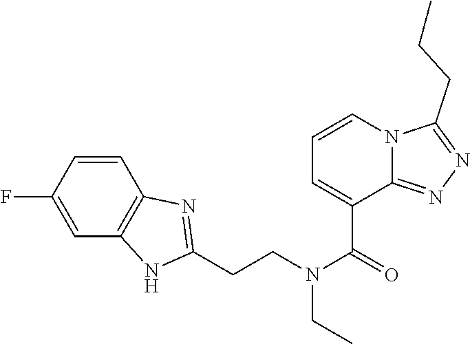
C1=CC(F)=CC2=C1N=C(CCN(C(=O)C1=CC=CN3C1=NN=C3CCC)CC)N2
